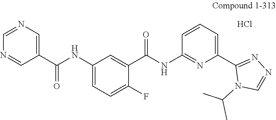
C1(NC(C2=CN=CN=C2)=O)=CC=C(F)C(C(NC2=NC(C3=NN=CN3C(C)C)=CC=C2)=O)=C1.Cl
